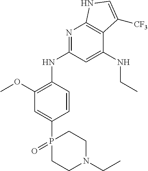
P1(C2=CC(OC)=C(NC3=NC4=C(C(NCC)=C3)C([CF3])=CN4)C=C2)(=O)CCN(CC)CC1
